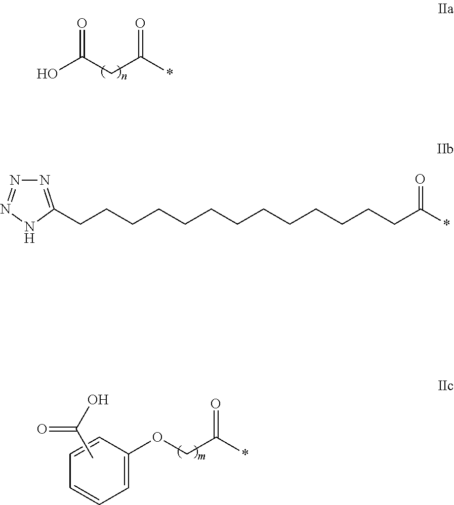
OC(CC(*)=O)=O.C1=CC(OCC(*)=O)=CC=C1.O=C(C)O.N1=C(CCCCCCCCCCCCCC(*)=O)NN=N1
